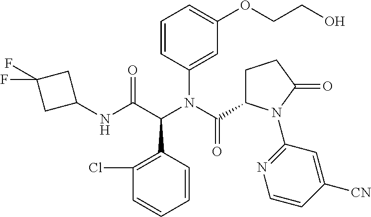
C1(Cl)=C(C(C(NC2CC(F)(F)C2)=O)N(C(C2CCC(=O)N2C2=NC=CC([CN])=C2)=O)C2=CC(OCCO)=CC=C2)C=CC=C1
